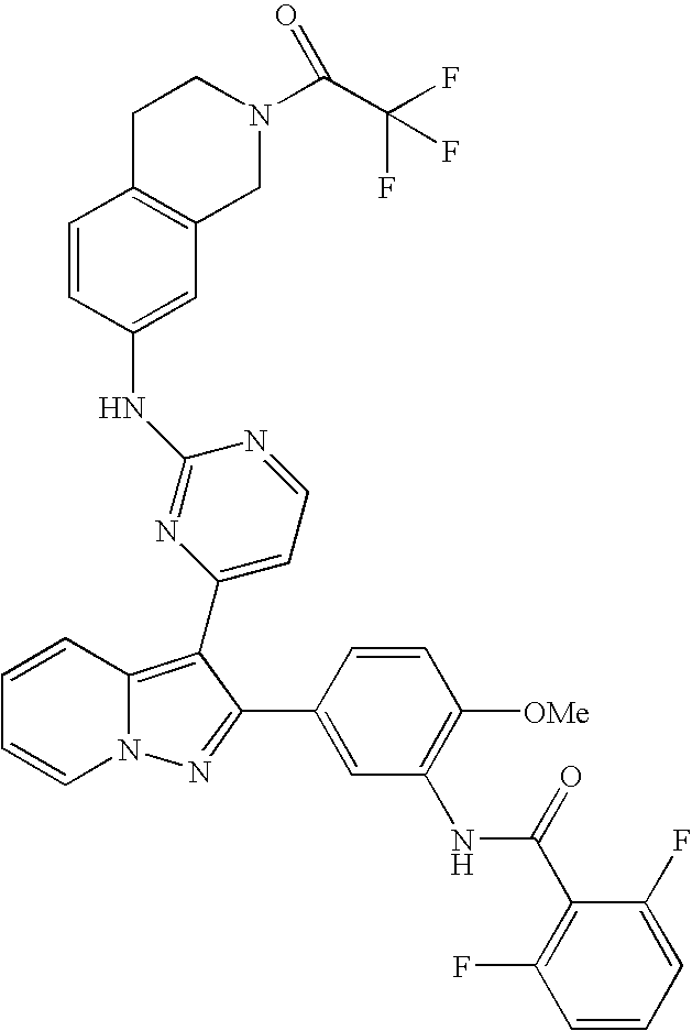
C1=CC2=C(C3=CC=NC(NC4=CC5=C(C=C4)CCN(C(=O)C(F)(F)F)C5)=N3)C(C3=CC(NC(C4=C(F)C=CC=C4F)=O)=C([OMe])C=C3)=NN2C=C1
